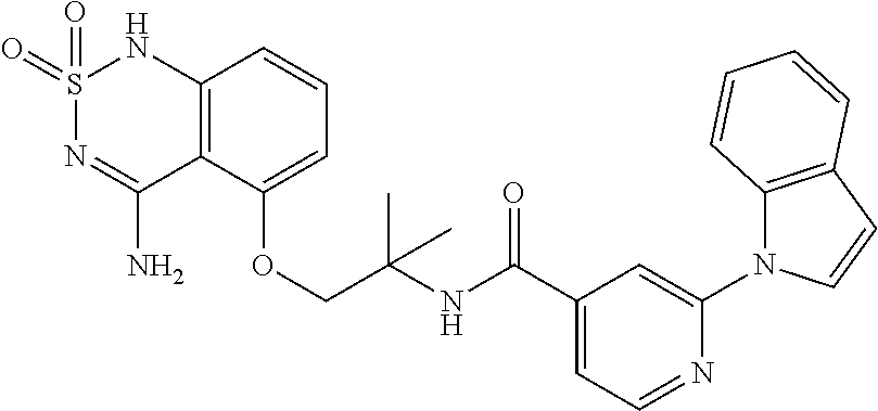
C12=C(C(OCC(NC(C3=CC=NC(N4C5=C(C=C4)C=CC=C5)=C3)=O)(C)C)=CC=C1)C(N)=NS(=O)(=O)N2
